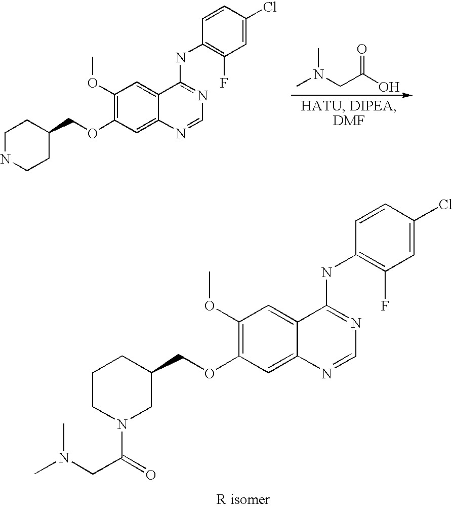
CN(CC(O)=O)C.C1NCCC(COC2=C(OC)C=C3C(=C2)N=CN=C3NC2=C(F)C=C(Cl)C=C2)C1.C1CN(C(=O)CN(C)C)CC(COC2=C(OC)C=C3C(=C2)N=CN=C3NC2=C(F)C=C(Cl)C=C2)C1
